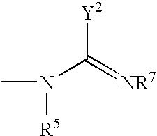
CN(C(=[NR7])[Y2])[R5]
